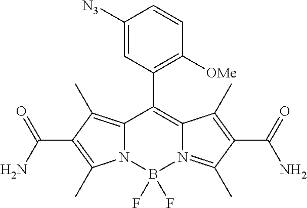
C12=C(C)C(C(N)=O)=C(C)N1B(F)(F)N1=C(C)C(C(=O)N)=C(C)C1=C2C1=C([OMe])C=CC([N3])=C1
